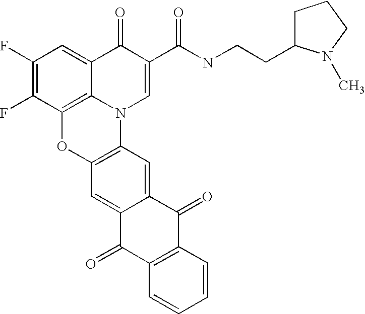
C1(F)=C(F)C2=C3C(=C1)C(=O)C(C(NCCC1CCCN1C)=O)=CN3C1=C(O2)C=C2C(=C1)C(=O)C1=C(C2=O)C=CC=C1
